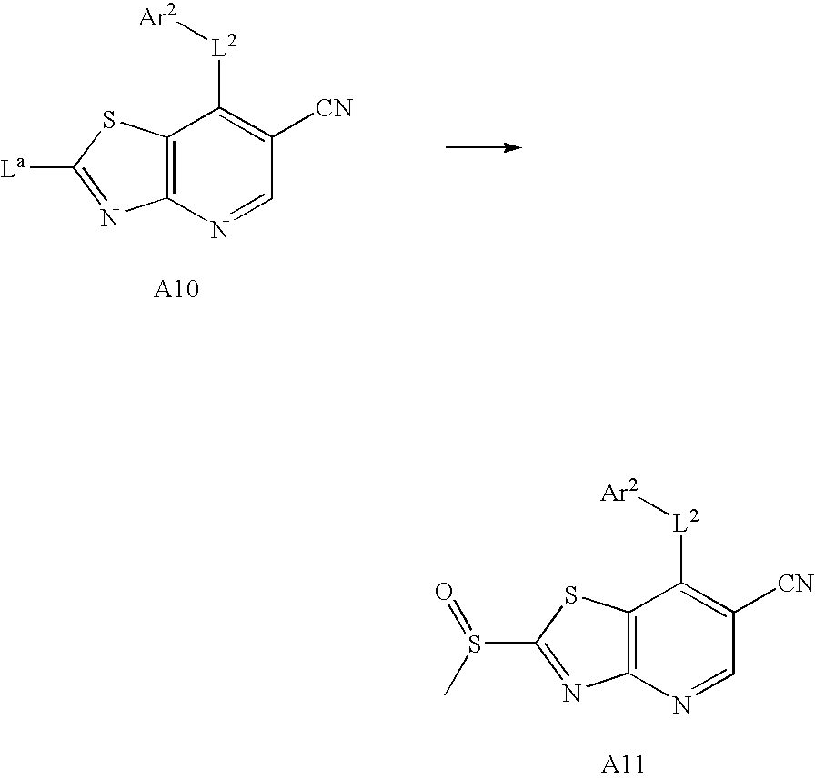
C12=C(N=C([La])S1)N=CC([CN])=C2[L2][Ar2].C12=C(N=C(S(C)=O)S1)N=CC([CN])=C2[L2][Ar2]
